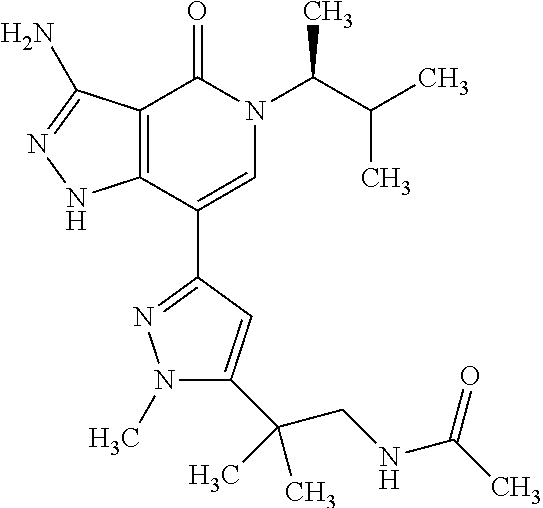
C12=C(C(C3=NN(C)C(C(CNC(C)=O)(C)C)=C3)=CN(C(C(C)C)C)C1=O)NN=C2N
